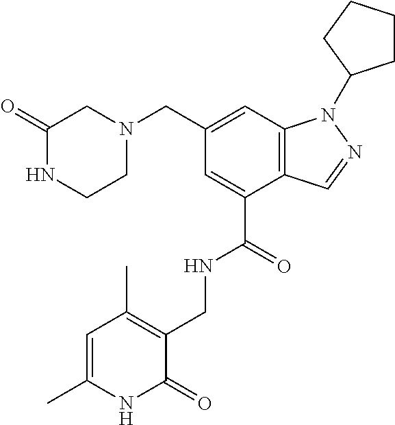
C1(CN2CC(=O)NCC2)=CC2=C(C(C(=O)NCC3=C(C)C=C(C)NC3=O)=C1)C=NN2C1CCCC1
